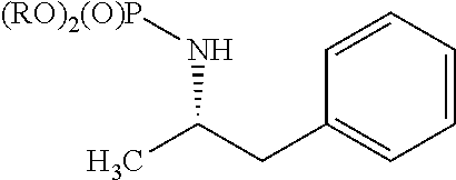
C1=CC=CC(CC(C)N[(RO)2(O)P])=C1
